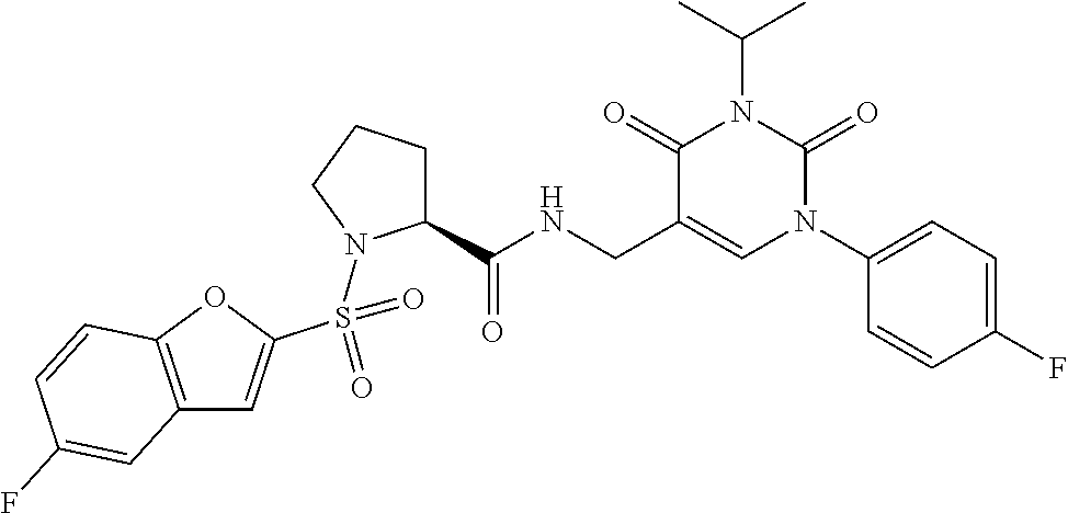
C12=C(OC(S(=O)(N3C(C(NCC4=CN(C5=CC=C(F)C=C5)C(=O)N(C(C)C)C4=O)=O)CCC3)=O)=C1)C=CC(F)=C2
